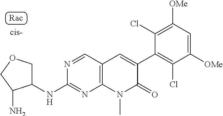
C1(NC2=NC3=C(C=N2)C=C(C2=C(Cl)C([OMe])=CC([OMe])=C2Cl)C(=O)N3C)COCC1N
